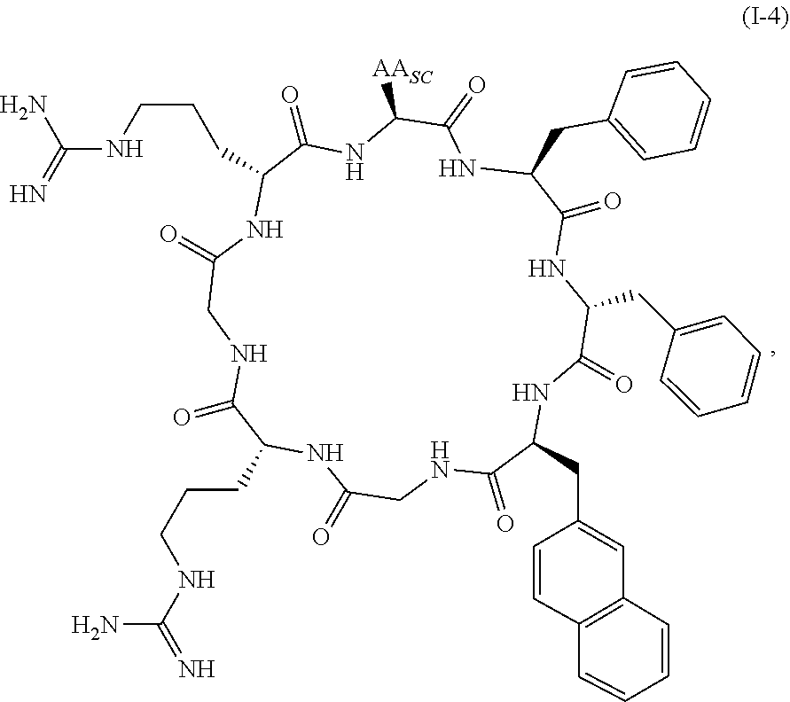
NC(=N)NCCCC1C(=O)NCC(=O)NC(CCCNC(N)=N)C(=O)NC([AASC])C(=O)NC(CC2=CC=CC=C2)C(=O)NC(CC2=CC=CC=C2)C(=O)NC(CC2=CC3=C(C=C2)C=CC=C3)C(=O)NCC(=O)N1
